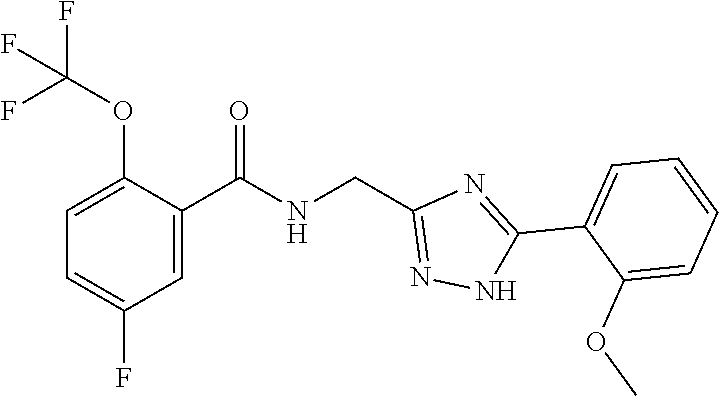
C1=C(C(NCC2=NNC(C3=CC=CC=C3OC)=N2)=O)C(OC(F)(F)F)=CC=C1F
